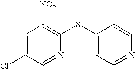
C1=C(Cl)C=NC(SC2=CC=NC=C2)=C1[NO2]
